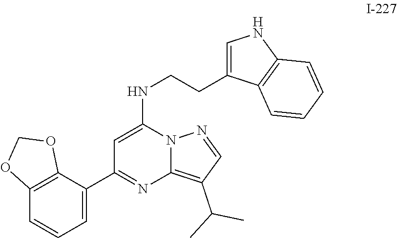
C12=C(C(C3=NC4=C(C(C)C)C=NN4C(NCCC4=CNC5=C4C=CC=C5)=C3)=CC=C1)OCO2
